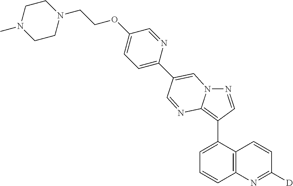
C1=C(C2=C3N(N=C2)C=C(C2=CC=C(OCCN4CCN(C)CC4)C=N2)C=N3)C2=C(C=C1)N=C([D])C=C2
